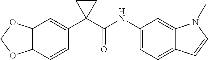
C12=C(C=CC(C3(C(NC4=CC=C5C(=C4)N(C)C=C5)=O)CC3)=C1)OCO2
